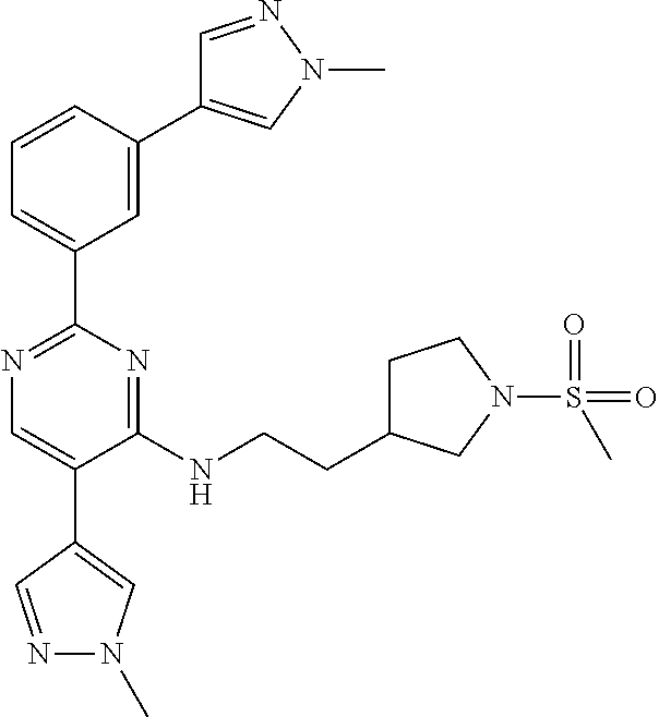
N1=C(C2=CC=CC(C3=CN(C)N=C3)=C2)N=C(NCCC2CCN(S(=O)(=O)C)C2)C(C2=CN(C)N=C2)=C1
